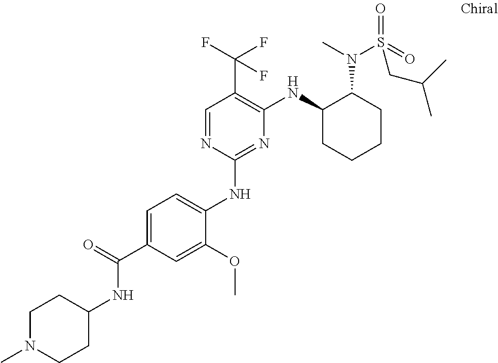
C1(NC2=CC=C(C(=O)NC3CCN(C)CC3)C=C2OC)=NC(NC2CCCCC2N(S(=O)(=O)CC(C)C)C)=C(C(F)(F)F)C=N1
